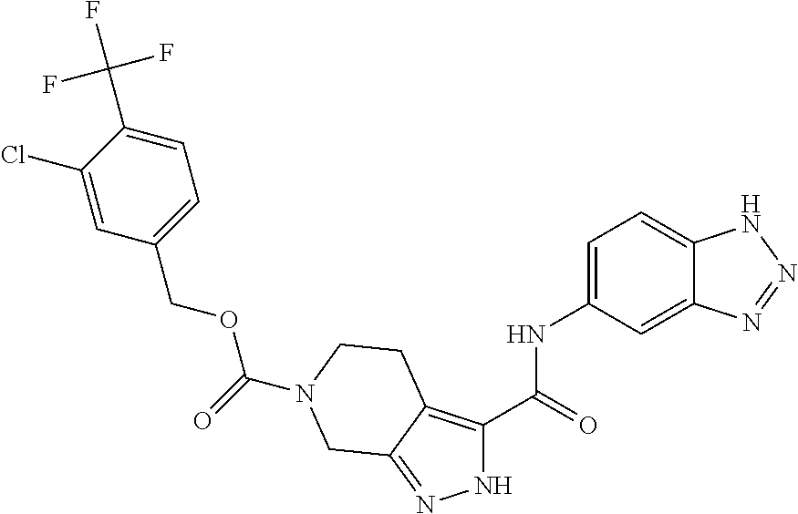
C1=C2C(=CC=C1NC(C1=C3C(=NN1)CN(C(OCC1=CC=C(C(F)(F)F)C(Cl)=C1)=O)CC3)=O)NN=N2
